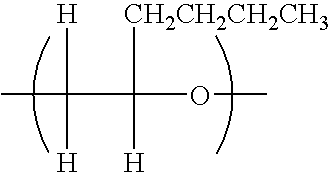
CC(C(OC)([H])[CH2CH2CH2CH3])([H])[H]
